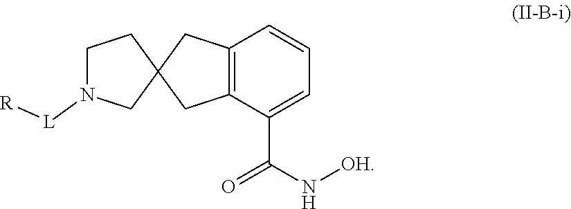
C12=C(C(C(N[OH])=O)=CC=C1)CC1(C2)CCN([L][R])C1
